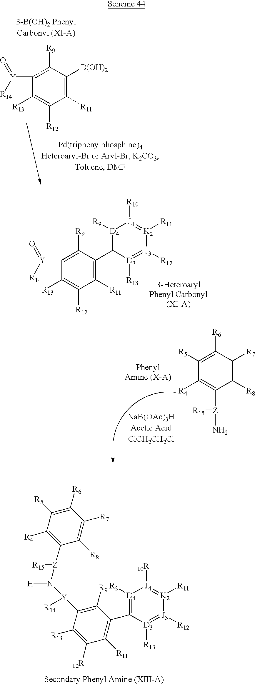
C1([R4])=C([Z](N([Y](C2=C([R9])C(C3=[D4]([R9])[J4]([10R])=[K2]([R11])[J3]([R12])=[D3]3[R13])=C([R11])C([12R])=C2[R13])[R14])[H])[R15])C([R8])=C([R7])C([R6])=C1[R5].[R12]C1=C([R13])C([Y](=O)[R14])=C([R9])C([B(OH)2])=C1[R11].[Y](C1=C([R9])C(C2=[D4]([R9])[J4]([R10])=[K2]([R11])[J3]([R12])=[D3]2[R13])=C([R11])C([R12])=C1[R13])([R14])=O.N[Z](C1=C([R4])C([R5])=C([R6])C([R7])=C1[R8])[R15]
